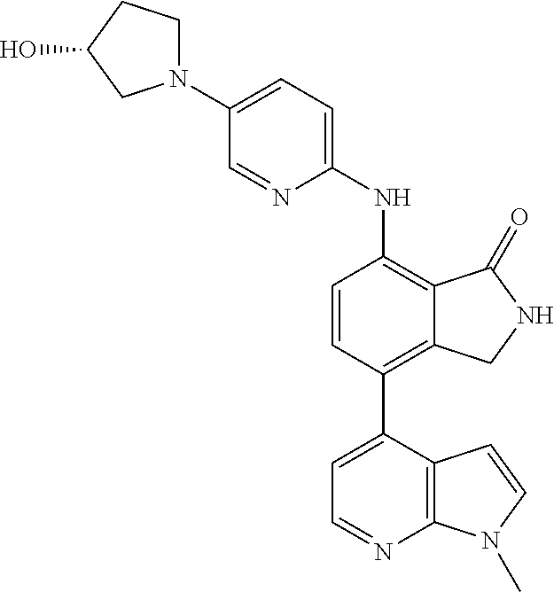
N1(C2=CC=C(NC3=C4C(=C(C5=CC=NC6=C5C=CN6C)C=C3)CNC4=O)N=C2)CCC(O)C1
